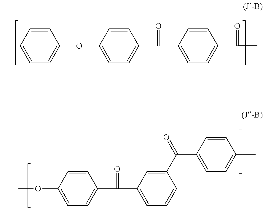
C1(C)=CC=C(OC2=CC=C(C(=O)C3=CC=C(C(=O)C)C=C3)C=C2)C=C1.C1(OC)=CC=C(C(C2=CC=CC(C(=O)C3=CC=C(C)C=C3)=C2)=O)C=C1
